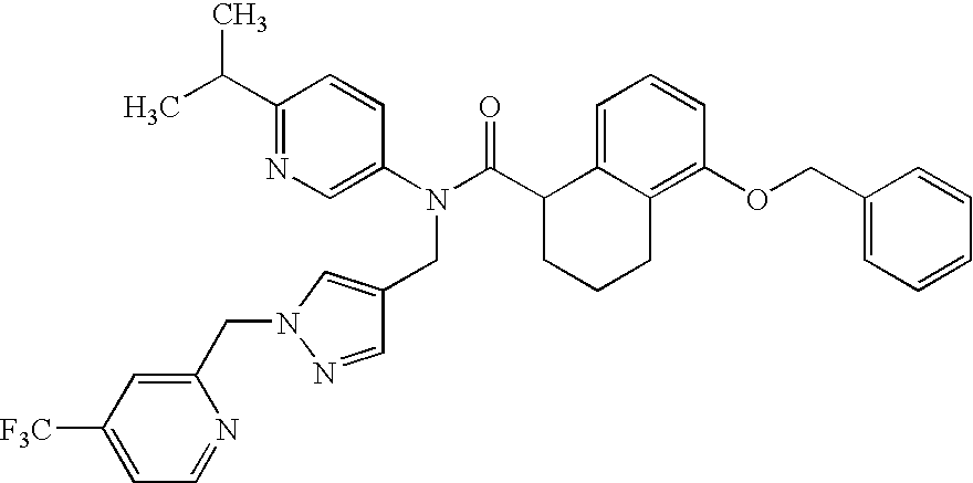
C1(C(C)C)=NC=C(N(C(C2CCCC3=C(OCC4=CC=CC=C4)C=CC=C23)=O)CC2=CN(CC3=CC([F3C])=CC=N3)N=C2)C=C1
